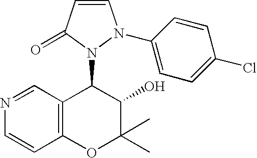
N1=CC2=C(C=C1)OC(C)(C)C(O)C2N1N(C2=CC=C(Cl)C=C2)C=CC1=O
